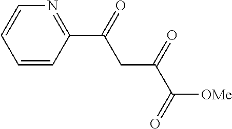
C1=CC(C(=O)CC(C([OMe])=O)=O)=NC=C1
